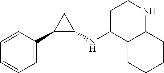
C1=C(C2C(NC3C4C(NCC3)CCCC4)C2)C=CC=C1
